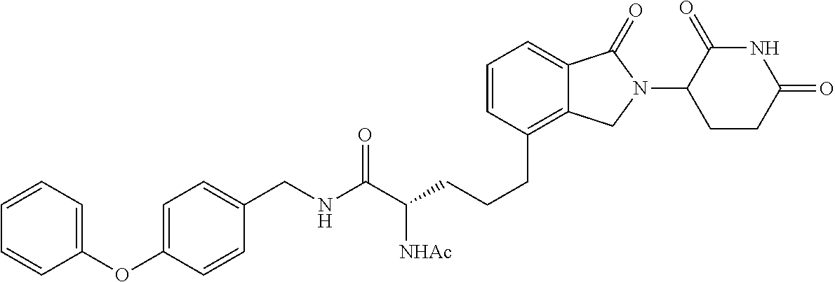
C(CCC1=C2C(=CC=C1)C(=O)N(C1C(=O)NC(=O)CC1)C2)C(C(NCC1=CC=C(OC2=CC=CC=C2)C=C1)=O)[NHAc]
